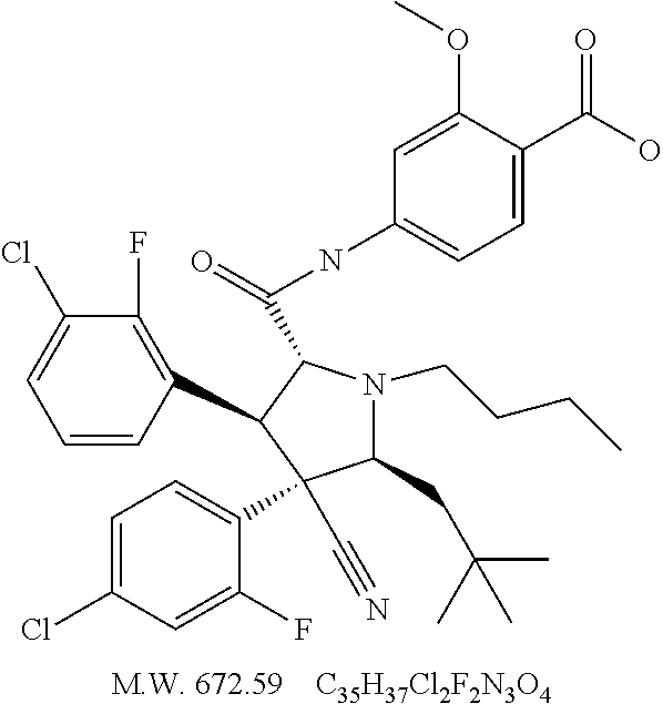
[C35H37Cl2F2N3O4].C1=CC(C2C(C(NC3=CC=C(C(O)=O)C(OC)=C3)=O)N(CCCC)C(CC(C)(C)C)C2(C2=CC=C(Cl)C=C2F)C#N)=C(F)C(Cl)=C1
